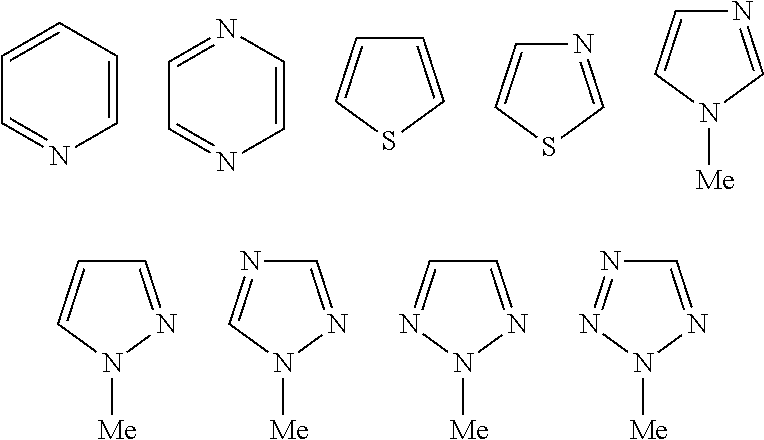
C1=CC=CC=N1.C1=CN=CC=N1.C1=CSC=C1.N1=CSC=C1.N1=CN([Me])C=C1.C1=NN([Me])C=C1.C1=NN([Me])C=N1.C1=NN([Me])N=C1.C1=NN([Me])N=N1
